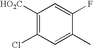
C1([HO2C])=C(Cl)C=C(C)C(F)=C1
